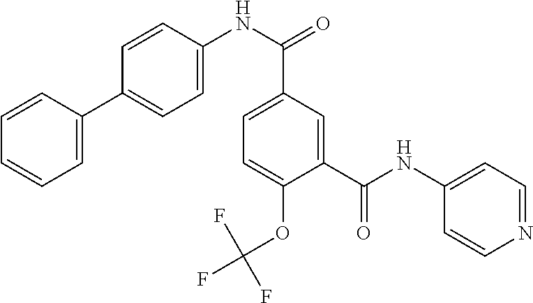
C1=C(C2=CC=C(NC(=O)C3=CC=C(OC(F)(F)F)C(C(NC4=CC=NC=C4)=O)=C3)C=C2)C=CC=C1
